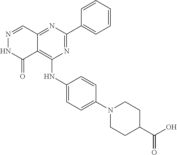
N1=C(C2=CC=CC=C2)N=C2C(=C1NC1=CC=C(N3CCC(C(O)=O)CC3)C=C1)C(=O)NN=C2
